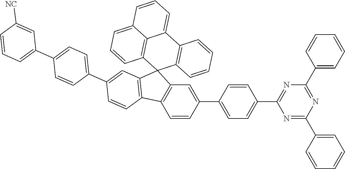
C1=CC2=C(C=C1C1=CC=C(C3=NC(C4=CC=CC=C4)=NC(C4=CC=CC=C4)=N3)C=C1)C1(C3=C2C=CC(C2=CC=C(C4=CC=CC([NC])=C4)C=C2)=C3)C2=C(C3=CC=CC4=CC=CC1=C34)C=CC=C2
